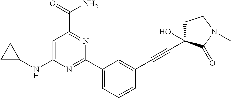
C1=C(NC2CC2)N=C(C2=CC=CC(C#CC3(O)CCN(C)C3=O)=C2)N=C1C(=O)N
